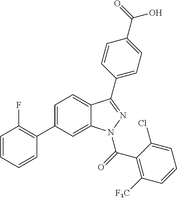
C1=C(C2=C(F)C=CC=C2)C=C2C(=C1)C(C1=CC=C(C(O)=O)C=C1)=NN2C(C1=C([F3C])C=CC=C1Cl)=O
